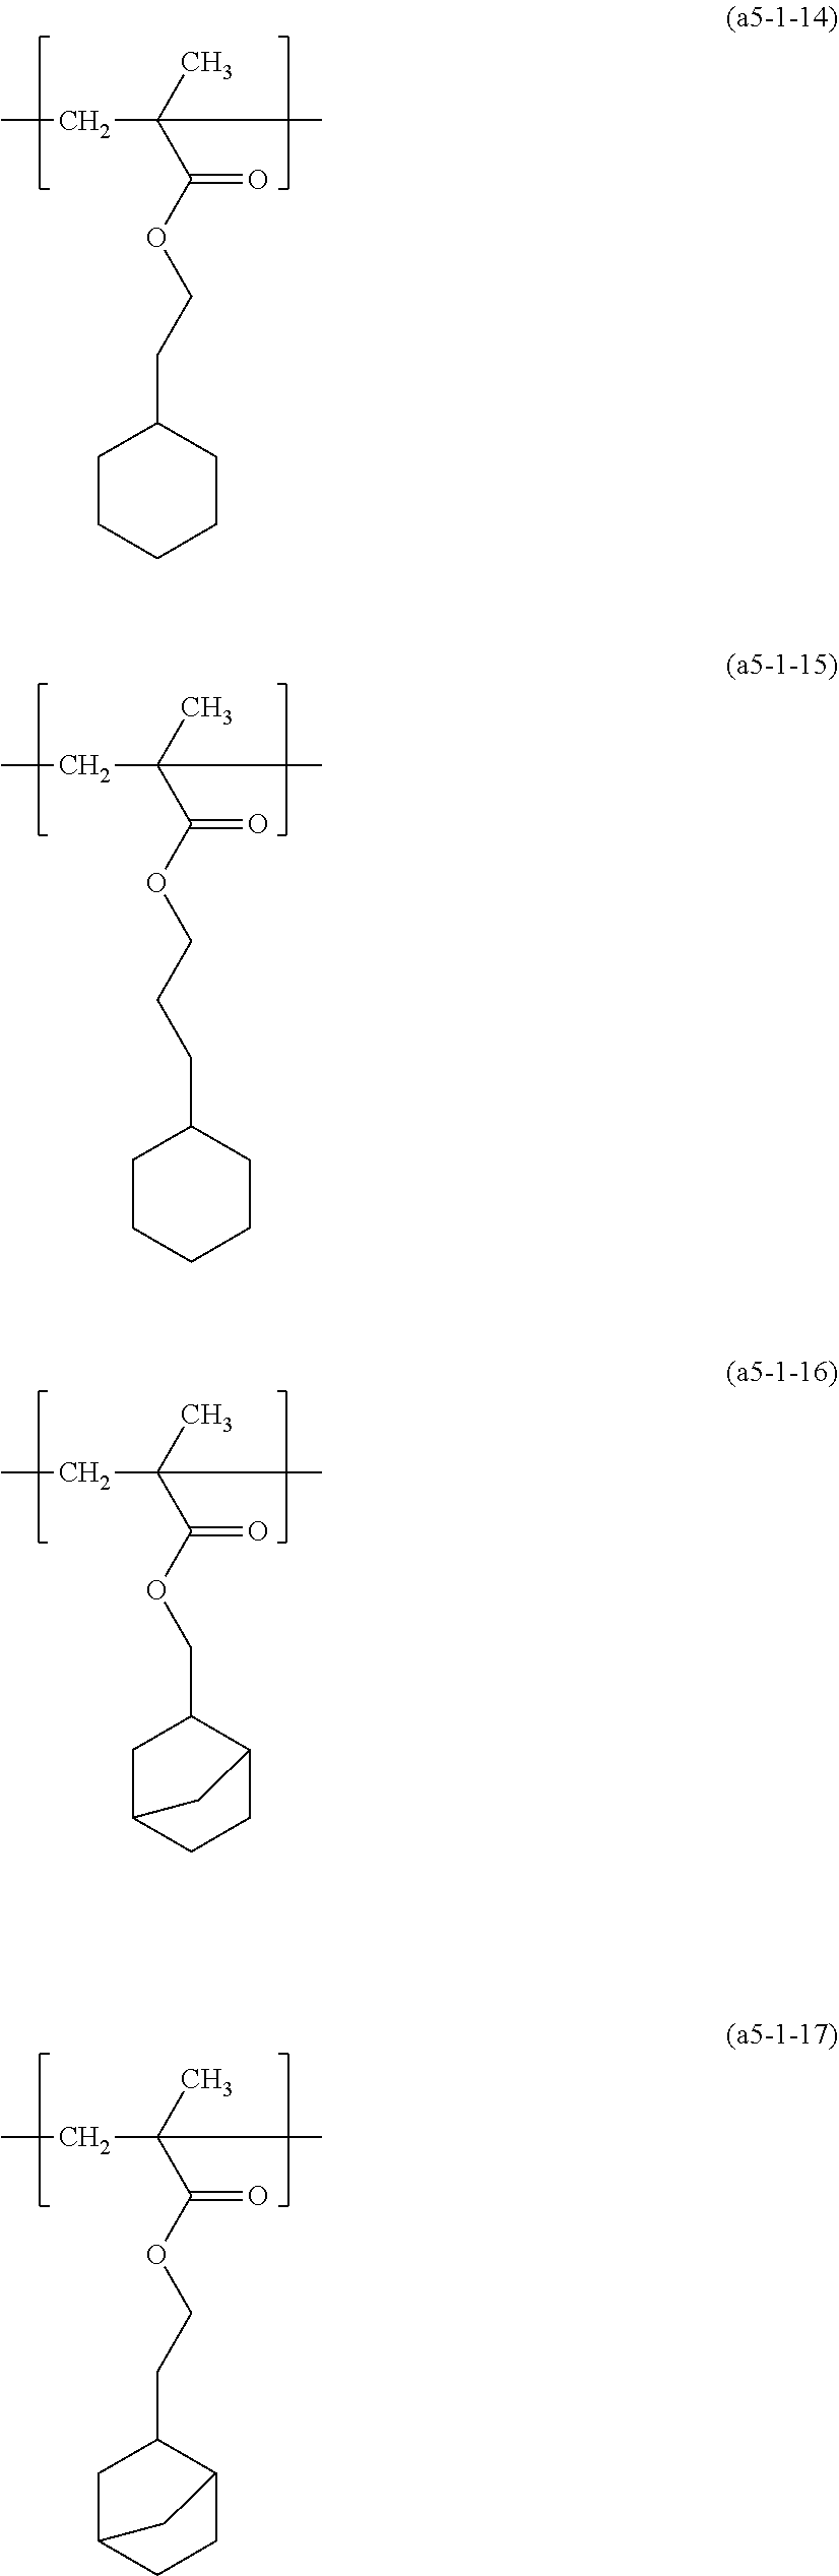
CCC(C)(C(OCC1CC2CCC1C2)=O)C.CCC(C)(C(OCCC1CCCCC1)=O)C.CCC(C)(C(OCCCC1CCCCC1)=O)C.CCC(C)(C(OCCC1CC2CCC1C2)=O)C
